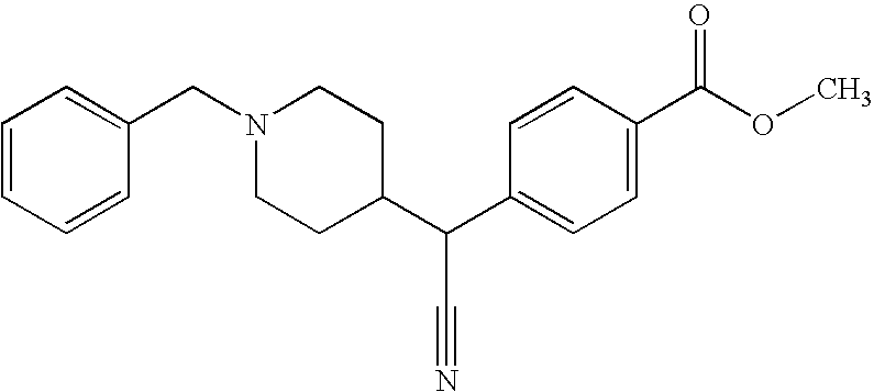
C1=CC=CC(CN2CCC(C(C3=CC=C(C(OC)=O)C=C3)C#N)CC2)=C1
